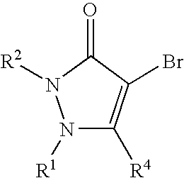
N1([R1])C([R4])=C(Br)C(=O)N1[R2]
